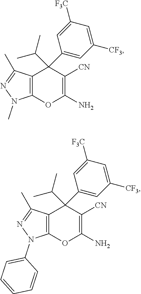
C12=C(OC(N)=C([CN])C1(C(C)C)C1=CC([CF3])=CC([F3C])=C1)N(C)N=C2C.C12=C(OC(N)=C([CN])C1(C(C)C)C1=CC([CF3])=CC([F3C])=C1)N(C1=CC=CC=C1)N=C2C
